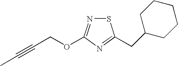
S1N=C(OCC#CC)N=C1CC1CCCCC1
